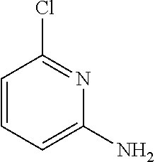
C1=CC=C(N)N=C1Cl
